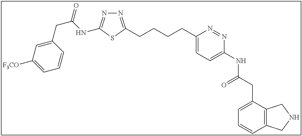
N1=C(CCCCC2=CC=C(NC(CC3=CC=CC4=C3CNC4)=O)N=N2)SC(NC(CC2=CC([F3CO])=CC=C2)=O)=N1
